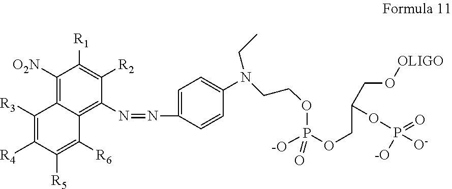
C1([O2N])=C2C(=C(N=NC3=CC=C(N(CCOP([-O])(OCC(CO[OLIGO])OP(=O)([-O])[O-])=O)CC)C=C3)C([R2])=C1[R1])C([R6])=C([R5])C([R4])=C2[R3]
